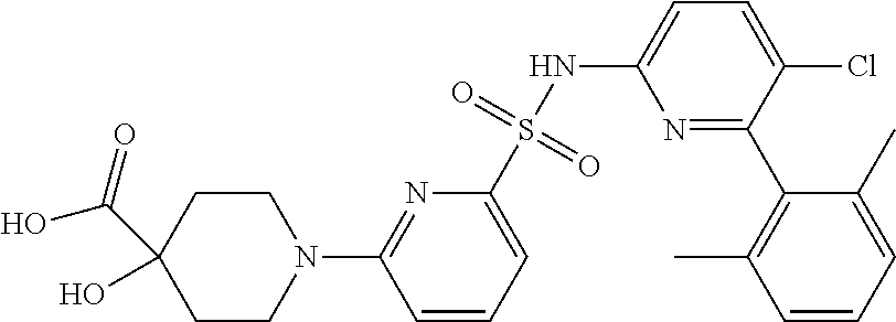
N1=C(C2=C(C)C=CC=C2C)C(Cl)=CC=C1NS(C1=CC=CC(N2CCC(O)(C(=O)O)CC2)=N1)(=O)=O
